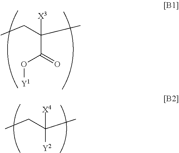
C(C(=O)O[Y1])(CC)(C)[X3].C([Y2])(CC)(C)[X4]
